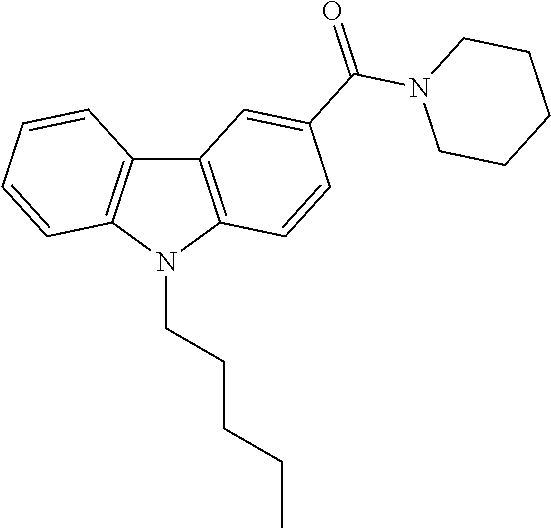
C12=C(N(CCCCC)C3=C1C=CC=C3)C=CC(C(=O)N1CCCCC1)=C2
